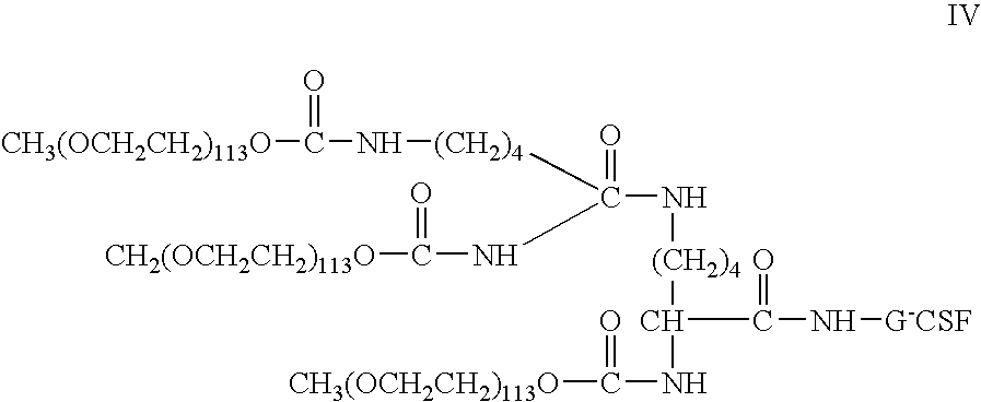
[CH3(OCH2CH2)113O]C(=O)N[(CH2)4]C(NC([CH2(OCH2CH2)113O])=O)(=O)N[(CH2)4]C(NC(=O)[CH3(OCH2CH2)113O])C(=O)N[G-CSF]
